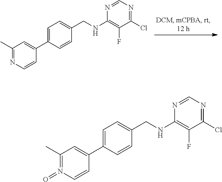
C1=C(C2=CC(C)=NC=C2)C=CC(CNC2=C(F)C(Cl)=NC=N2)=C1.C1=C(C2=CC(C)=N(=O)C=C2)C=CC(CNC2=C(F)C(Cl)=NC=N2)=C1
